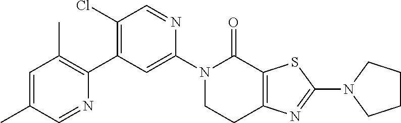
C1=C(C)C=NC(C2=C(Cl)C=NC(N3CCC4=C(C3=O)SC(N3CCCC3)=N4)=C2)=C1C
